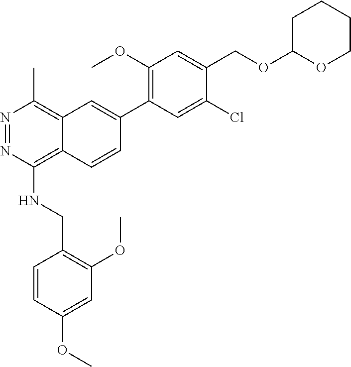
ClC1=CC(C2=CC3=C(C)N=NC(NCC4=C(OC)C=C(OC)C=C4)=C3C=C2)=C(OC)C=C1COC1OCCCC1
